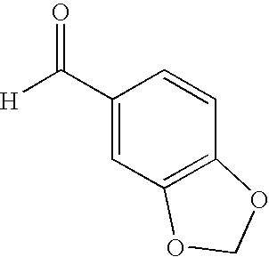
[H]C(=O)C1=CC2=C(C=C1)OCO2
